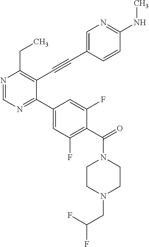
N1=CN=C(C2=CC(F)=C(C(=O)N3CCN(CC(F)F)CC3)C(F)=C2)C(C#CC2=CN=C(NC)C=C2)=C1CC
